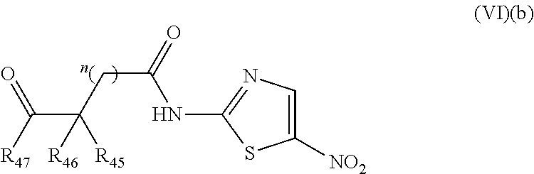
C(C(=O)NC1=NC=C([NO2])S1)C(C([R47])=O)([R46])[R45]
